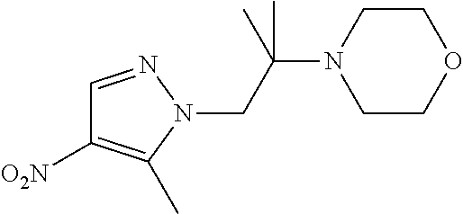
C1COCCN1C(CN1N=CC([O2N])=C1C)(C)C
